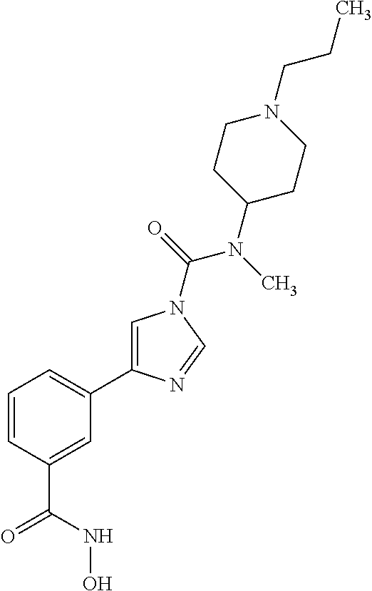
C1=CC(C(=O)NO)=CC(C2=CN(C(=O)N(C)C3CCN(CCC)CC3)C=N2)=C1
